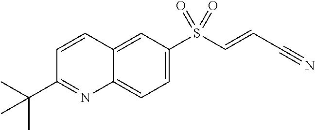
C12=CC(S(C=CC#N)(=O)=O)=CC=C1N=C(C(C)(C)C)C=C2
